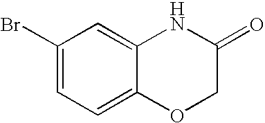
C1(Br)=CC=C2C(=C1)NC(=O)CO2
